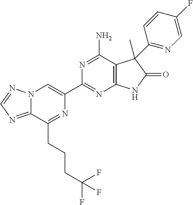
C12=NC=NN1C=C(C1=NC3=C(C(N)=N1)C(C)(C1=NC=C(F)C=C1)C(=O)N3)N=C2CCCC(F)(F)F
